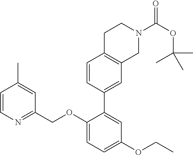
C1=CN=C(COC2=CC=C(OCC)C=C2C2=CC3=C(C=C2)CCN(C(OC(C)(C)C)=O)C3)C=C1C
